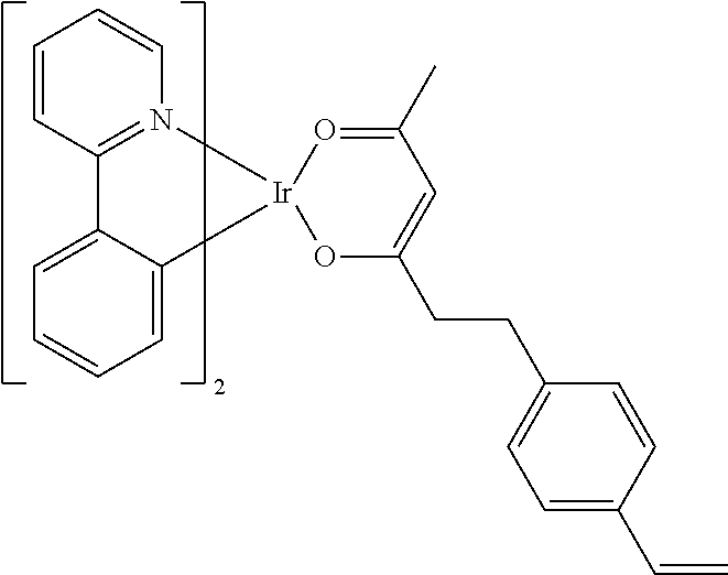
C1=C2C(=CC=C1)C1=N(C=CC=C1)[Ir]21OC(CCC2=CC=C(C=C)C=C2)=CC(C)=O1
